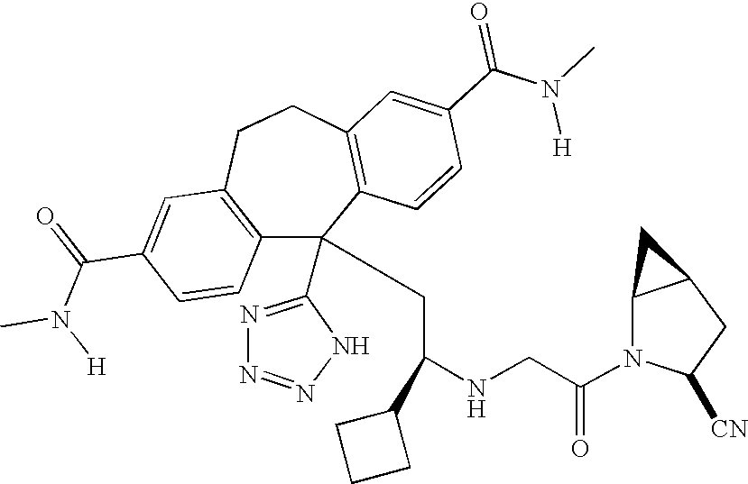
C1(C(=O)N(C)[H])=CC2=C(C=C1)C(C1=NN=NN1)(CC(NCC(N1C([CN])CC3C1C3)=O)C1CCC1)C1=C(CC2)C=C(C(N(C)[H])=O)C=C1
